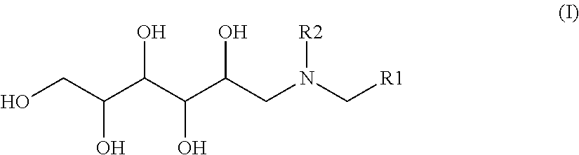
OCC(C(C(C(CN(C[R1])[R2])O)O)O)O
